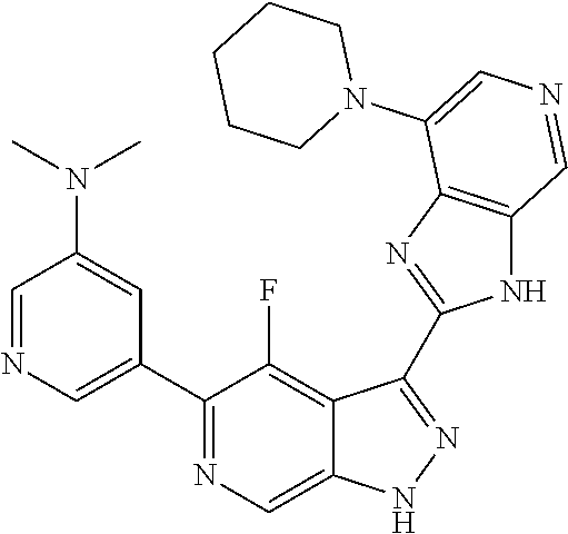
C1(C2=CN=CC(N(C)C)=C2)=NC=C2C(=C1F)C(C1=NC3=C(N1)C=NC=C3N1CCCCC1)=NN2
